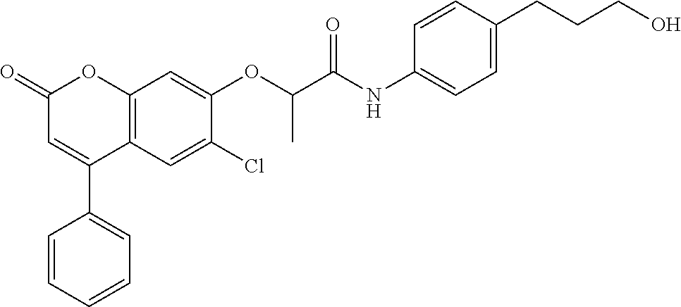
C12=C(C=C(Cl)C(OC(C(NC3=CC=C(CCCO)C=C3)=O)C)=C1)C(C1=CC=CC=C1)=CC(=O)O2
